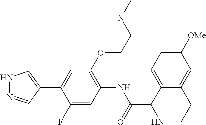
N1N=CC(C2=CC(OCCN(C)C)=C(NC(C3NCCC4=CC([OMe])=CC=C34)=O)C=C2F)=C1
